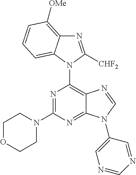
N1(C2=C3C(=NC(N4CCOCC4)=N2)N(C2=CN=CN=C2)C=N3)C([CHF2])=NC2=C([OMe])C=CC=C12
